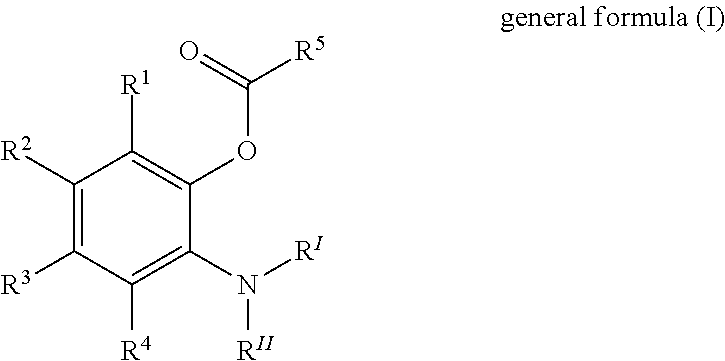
C1([R2])=C([R3])C([R4])=C(N([RI])[RII])C(OC([R5])=O)=C1[R1]
